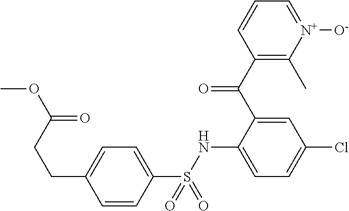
C1(C(C2=CC(Cl)=CC=C2NS(C2=CC=C(CCC(OC)=O)C=C2)(=O)=O)=O)=C(C)[N+]([O-])=CC=C1
